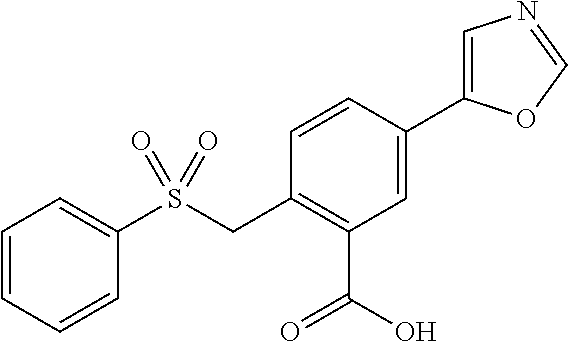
C1=CC=CC(S(CC2=C(C(O)=O)C=C(C3=CN=CO3)C=C2)(=O)=O)=C1
